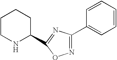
C1=CC=CC(C2=NOC(C3CCCCN3)=N2)=C1
